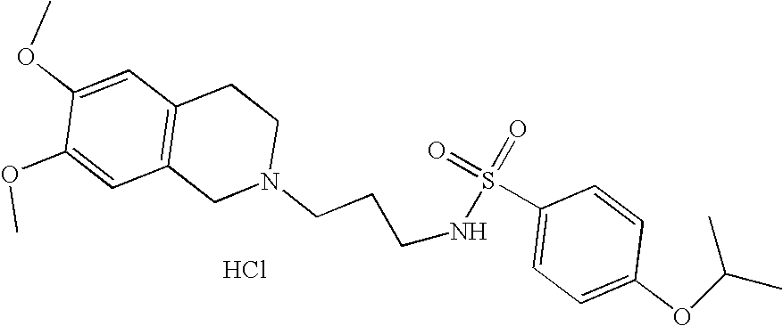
S(=O)(=O)(NCCCN1CC2=C(C=C(OC)C(OC)=C2)CC1)C1=CC=C(OC(C)C)C=C1.Cl
